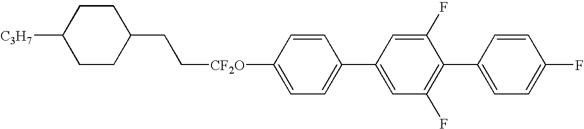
C1CC([C3H7])CCC1CC[CF2O]C1=CC=C(C2=CC(F)=C(C3=CC=C(F)C=C3)C(F)=C2)C=C1
